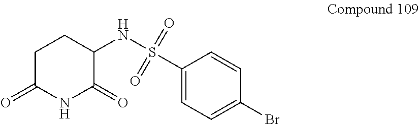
C1(S(NC2CCC(=O)NC2=O)(=O)=O)=CC=C(Br)C=C1
